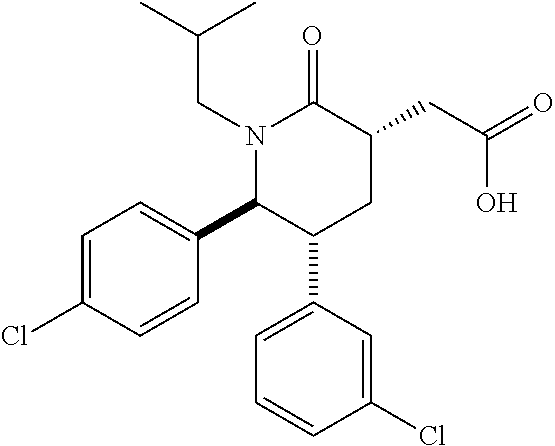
N1(CC(C)C)C(C2=CC=C(Cl)C=C2)C(C2=CC=CC(Cl)=C2)CC(CC(=O)O)C1=O
